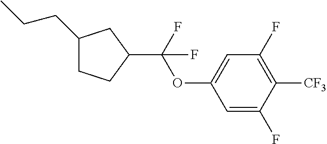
C1(CCC)CCC(C(OC2=CC(F)=C([CF3])C(F)=C2)(F)F)C1
